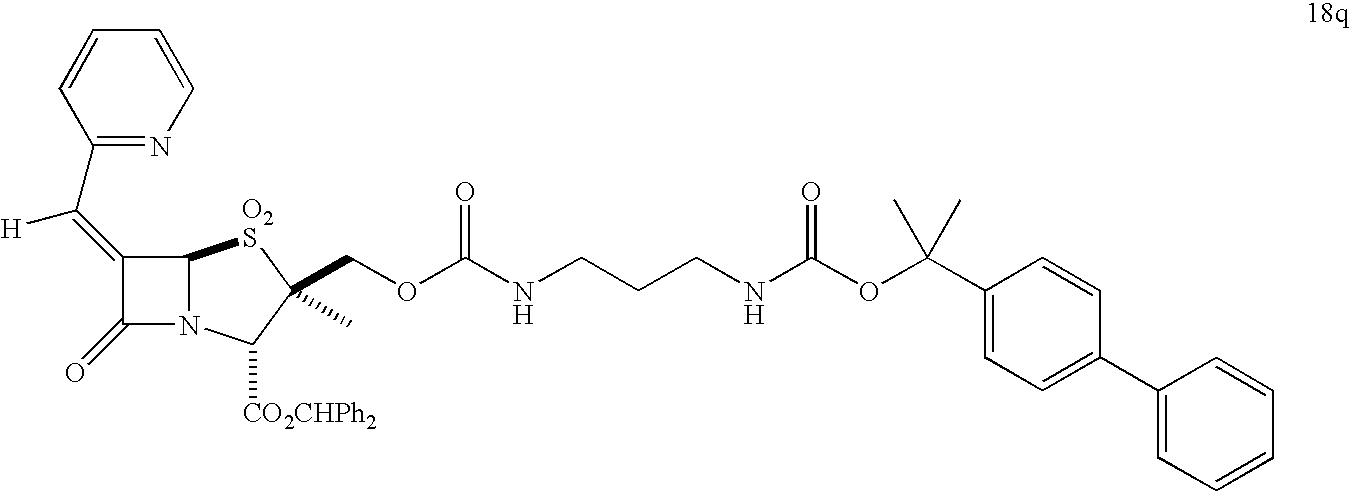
C1(C(=C2C(=O)N3C2[O2S]C(COC(NCCCNC(OC(C2=CC=C(C4=CC=CC=C4)C=C2)(C)C)=O)=O)(C)C3[CO2CHPh2])[H])=NC=CC=C1
